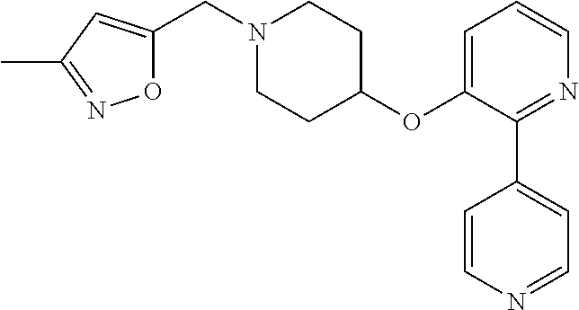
O1C(CN2CCC(OC3=CC=CN=C3C3=CC=NC=C3)CC2)=CC(C)=N1
